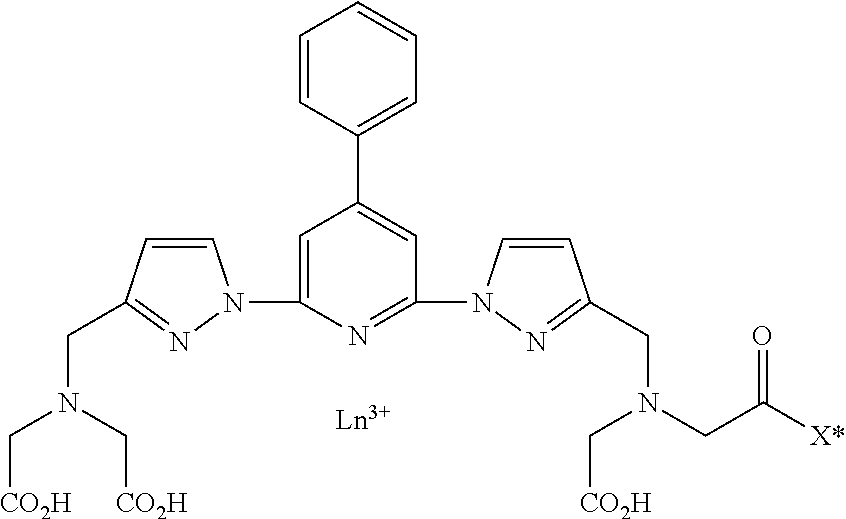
C1=CC(CN(C[CO2H])C[CO2H])=NN1C1=CC(C2=CC=CC=C2)=CC(N2C=CC(CN(CC([X*])=O)C[CO2H])=N2)=N1
